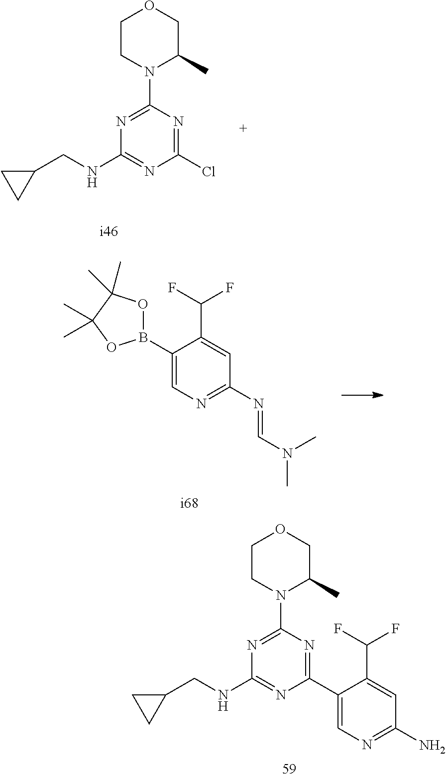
C1(B2OC(C)(C)C(C)(C)O2)=CN=C(N=CN(C)C)C=C1C(F)F.C1(C2=CN=C(N)C=C2C(F)F)=NC(N2C(C)COCC2)=NC(NCC2CC2)=N1.C1(Cl)=NC(N2C(C)COCC2)=NC(NCC2CC2)=N1
